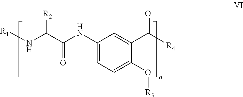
[R1]NC(C(NC1=CC=C(O[R3])C(C([R4])=O)=C1)=O)[R2]
